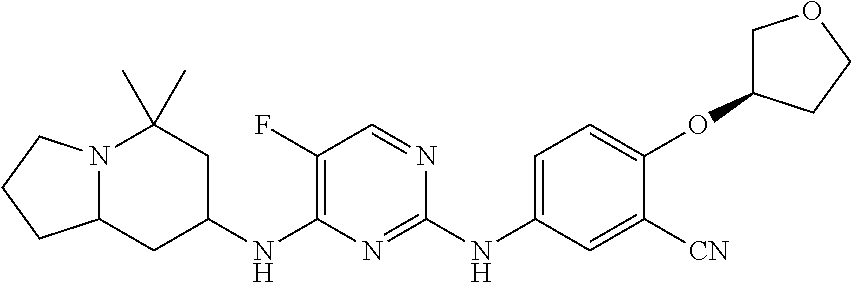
N12C(CC(NC3=C(F)C=NC(NC4=CC=C(OC5COCC5)C([CN])=C4)=N3)CC1(C)C)CCC2
